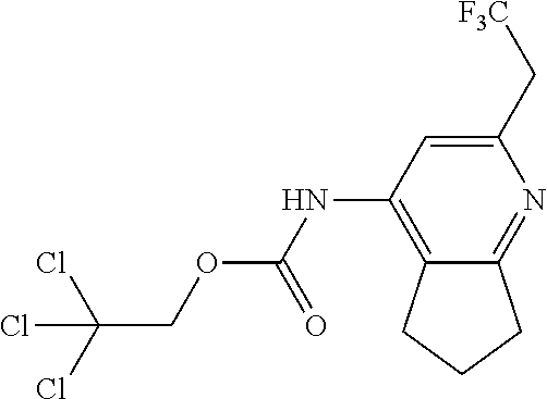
ClC(Cl)(Cl)COC(NC1=C2CCCC2=NC(C[F3C])=C1)=O
